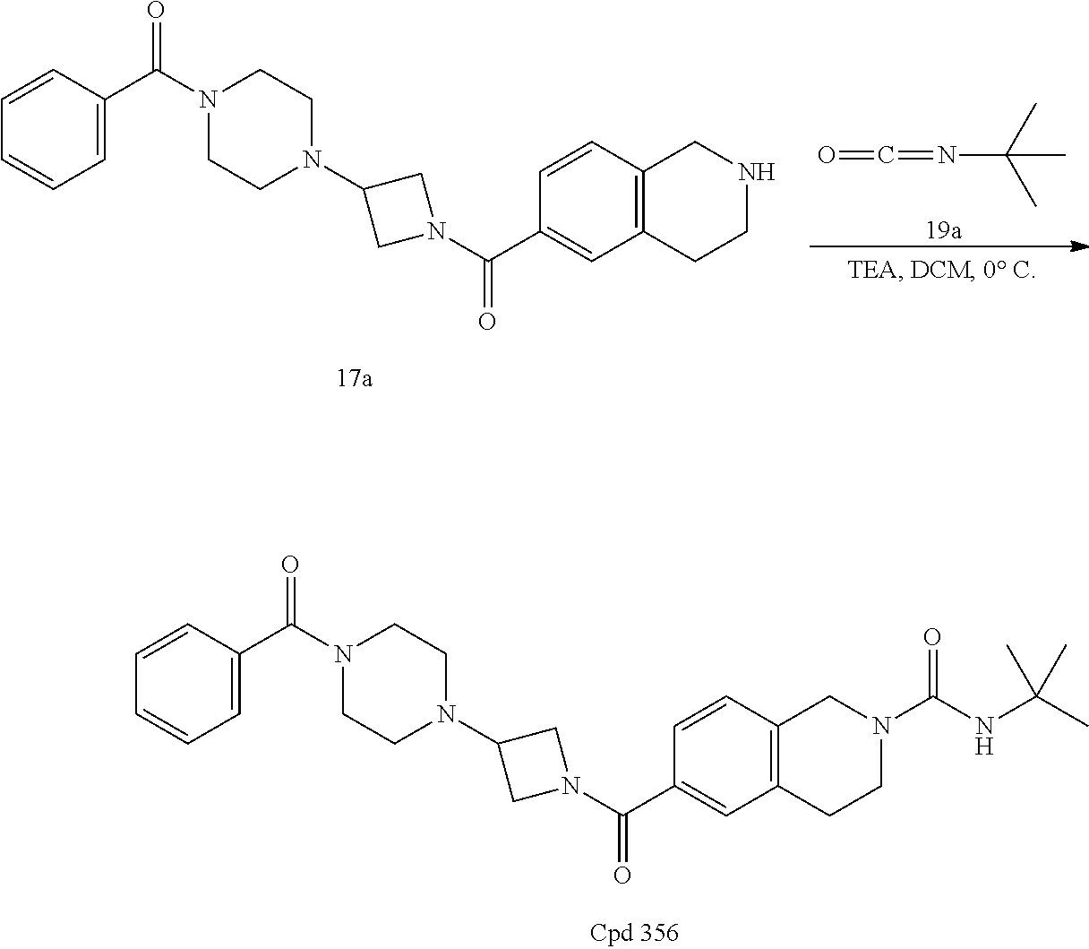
C1=CC=CC=C1C(N1CCN(C2CN(C(C3=CC4=C(C=C3)CNCC4)=O)C2)CC1)=O.O=C=NC(C)(C)C.C1=CC=CC=C1C(N1CCN(C2CN(C(C3=CC4=C(C=C3)CN(C(NC(C)(C)C)=O)CC4)=O)C2)CC1)=O
